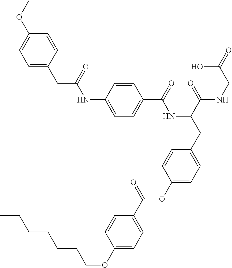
C1=C(NC(CC2=CC=C(OC)C=C2)=O)C=CC(C(=O)NC(CC2=CC=C(OC(C3=CC=C(OCCCCCCC)C=C3)=O)C=C2)C(=O)NCC(=O)O)=C1
